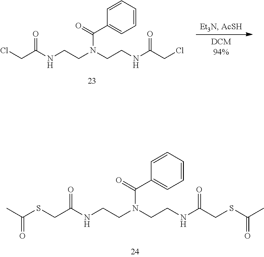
S(CC(NCCN(CCNC(CSC(C)=O)=O)C(=O)C1=CC=CC=C1)=O)C(C)=O.ClCC(NCCN(CCNC(CCl)=O)C(=O)C1=CC=CC=C1)=O
